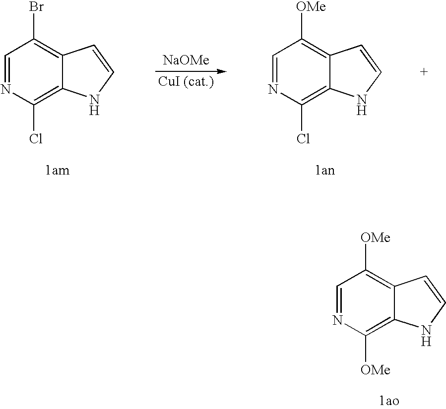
C1=NC([OMe])=C2C(=C1[OMe])C=CN2.C1=NC(Cl)=C2C(=C1Br)C=CN2.[NaOMe].C1=NC(Cl)=C2C(=C1[OMe])C=CN2
